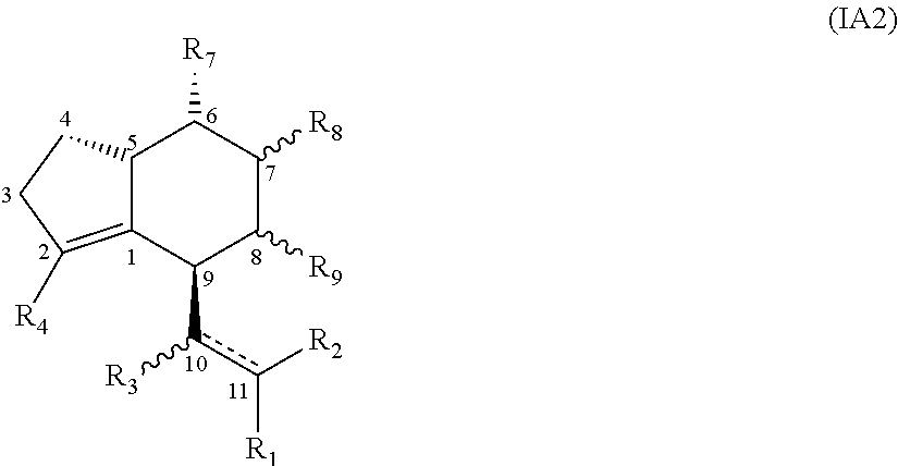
C12C(=C([R4])CC1)C(c([R3])c([R2])[R1])C([R9])C([R8])C2[R7]
